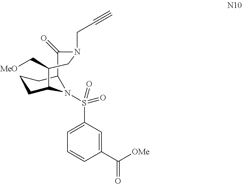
C1CC2N(S(=O)(C3=CC=CC(C([OMe])=O)=C3)=O)C(C1)C(=O)N(CC#C)CC2C[MeO]
